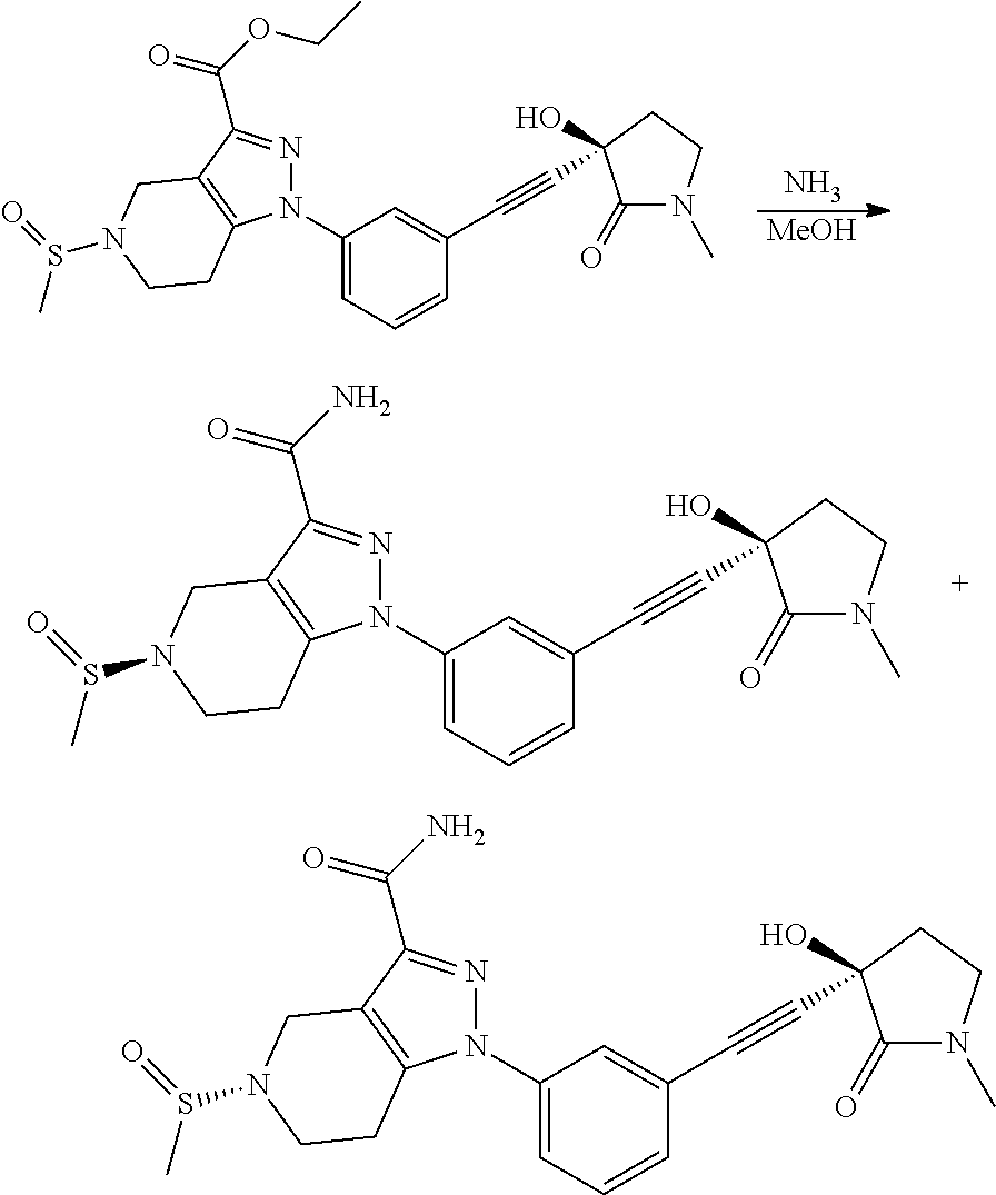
C1(N2N=C(C(OCC)=O)C3=C2CCN(S(=O)C)C3)=CC=CC(C#CC2(O)C(=O)N(C)CC2)=C1.N.[MeOH].C1(N2N=C(C(N)=O)C3=C2CCN(S(=O)C)C3)=CC=CC(C#CC2(O)C(=O)N(C)CC2)=C1.C1(N2N=C(C(N)=O)C3=C2CCN(S(=O)C)C3)=CC=CC(C#CC2(O)C(=O)N(C)CC2)=C1
